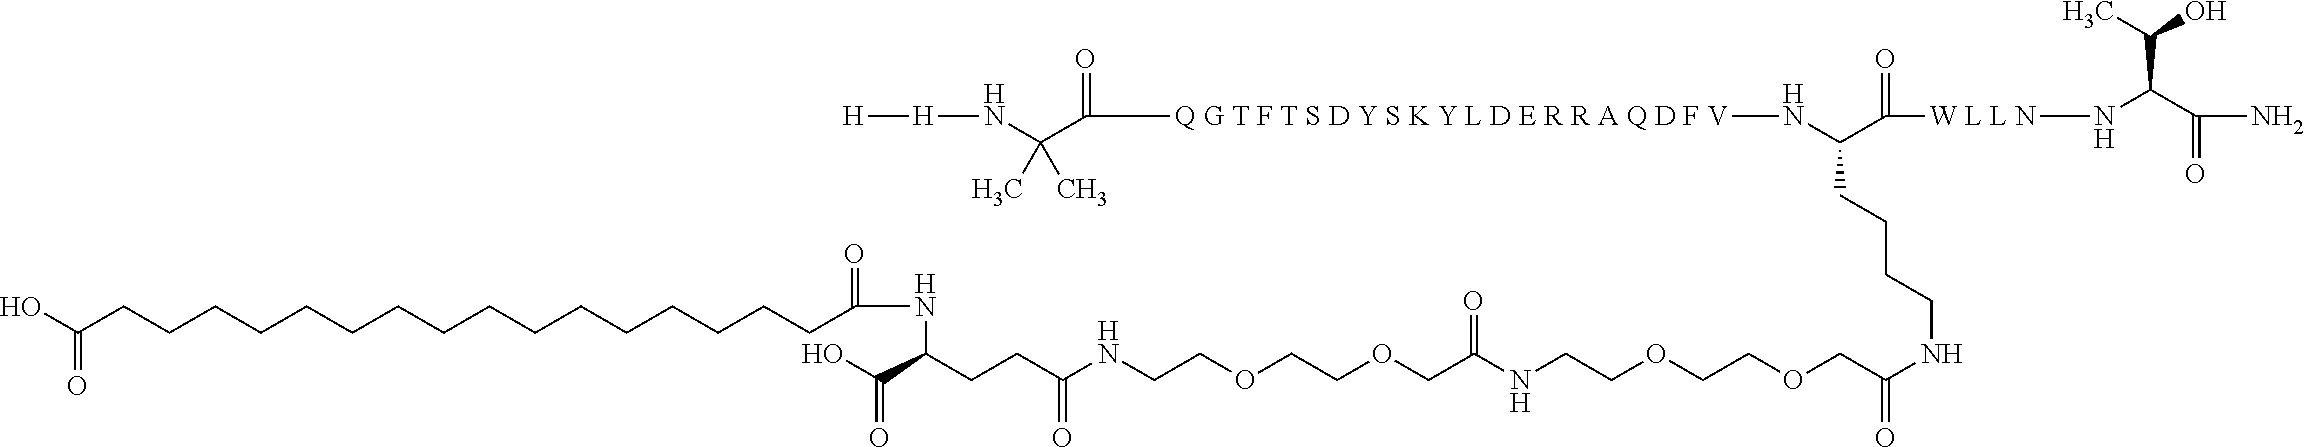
C(COCCOCCNC(CCC(C(O)=O)NC(CCCCCCCCCCCCCCCCC(O)=O)=O)=O)(=O)NCCOCCOCC(=O)NCCCCC(N[ Q G T F T S D Y S K Y L D E R R A Q D F V]C(=O)C(C)(C)N[H][H])C(=O)[W L L N]NC(C(O)C)C(=O)N
